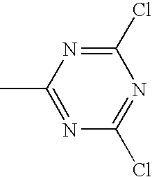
C1(C)=NC(Cl)=NC(Cl)=N1
